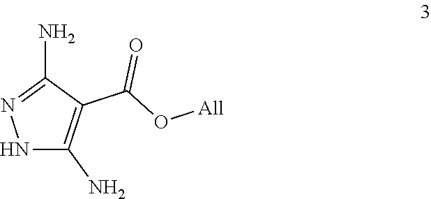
N1C(N)=C(C(O[All])=O)C(N)=N1
